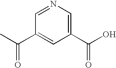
CC(C1=CC(C(O)=O)=CN=C1)=O
